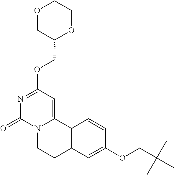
O1CC(COC2=NC(=O)N3C(=C2)C2=C(CC3)C=C(OCC(C)(C)C)C=C2)OCC1
